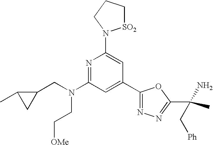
N1=C(N(CC2C(C)C2)CC[OMe])C=C(C2=NN=C(C(C)(N)C[Ph])O2)C=C1N1[SO2]CCC1
